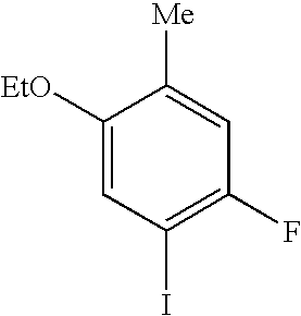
C1([EtO])=CC(I)=C(F)C=C1[Me]
